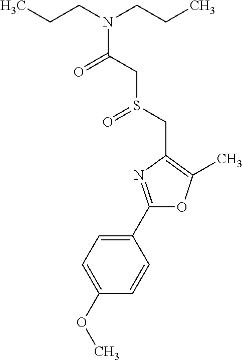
C1(C2=NC(CS(CC(N(CCC)CCC)=O)=O)=C(C)O2)=CC=C(OC)C=C1
